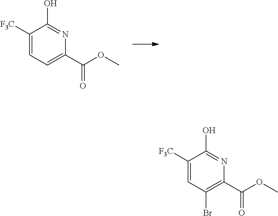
C(C1=C(Br)C=C([F3C])C(O)=N1)(OC)=O.C(C1=CC=C([F3C])C(O)=N1)(OC)=O
